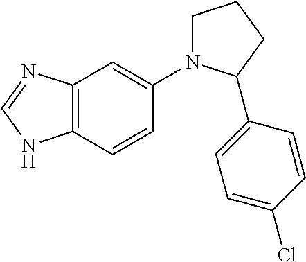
C1CCC(C2=CC=C(Cl)C=C2)N1C1=CC2=C(C=C1)NC=N2
